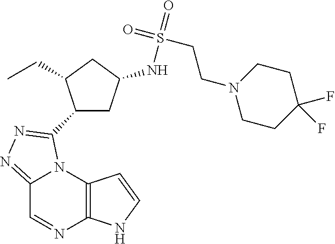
C12=C(N3C(=NN=C3C3CC(NS(=O)(=O)CCN4CCC(F)(F)CC4)CC3CC)C=N1)C=CN2
